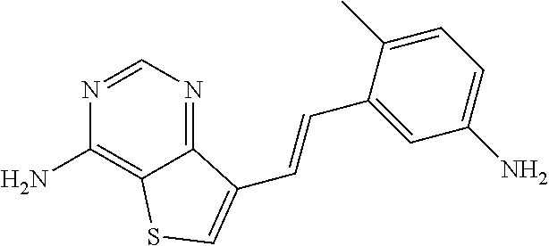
N1=CN=C2C(=C1N)SC=C2C=CC1=CC(N)=CC=C1C
